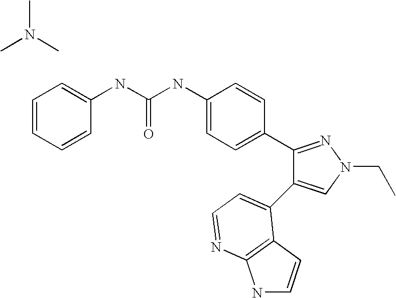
C(NC1=CC=C(C2=NN(CC)C=C2C2=CC=NC3=C2C=CN3)C=C1)(=O)NC1=CC=CC=C1.CN(C)C
